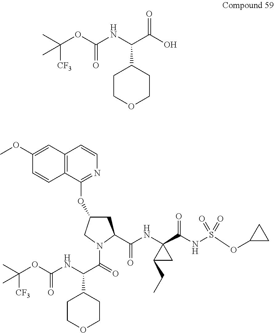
CC(OC(=O)NC(C1CCOCC1)C(O)=O)([CF3])C.C1(OC)=CC2=C(C=C1)C(OC1CC(C(NC3(C(NS(OC4CC4)(=O)=O)=O)CC3CC)=O)N(C(C(NC(=O)OC(C)([CF3])C)C3CCOCC3)=O)C1)=NC=C2
